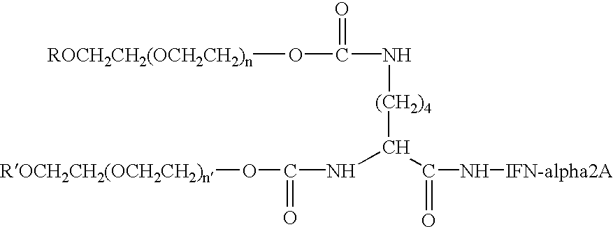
[(CH2)4](C(C(N[IFN-alpha2A])=O)NC(O[ROCH2CH2(OCH2CH2)n])=O)NC(O[ROCH2CH2(OCH2CH2)n])=O
